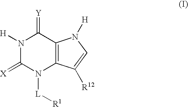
N1([H])C(=[X])N([L][R1])C2=C(C1=[Y])N([H])C=C2[R12]
